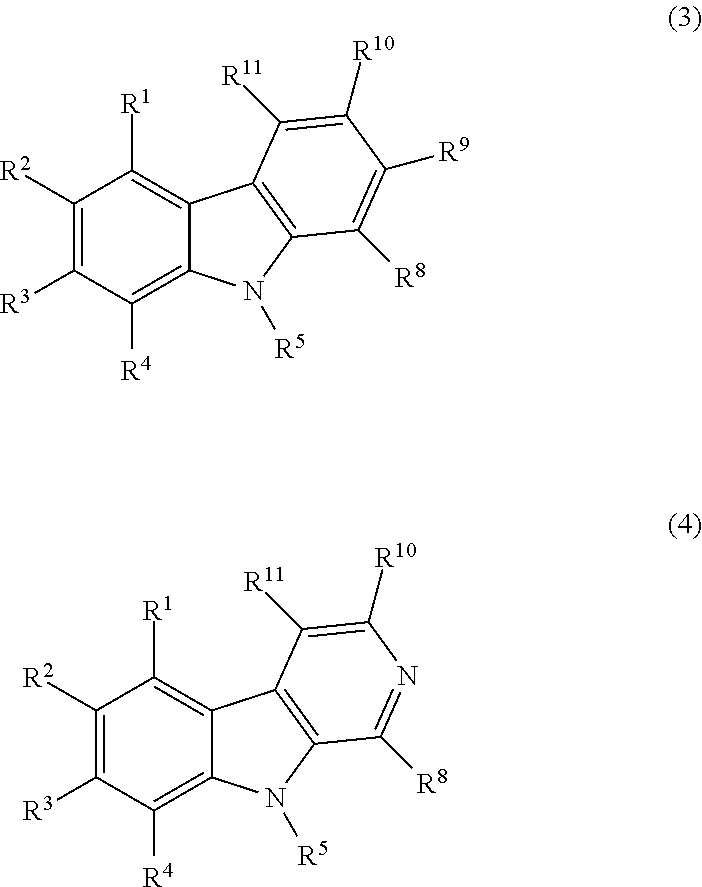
C1([R2])=C([R3])C([R4])=C2C(=C1[R1])C1=C(N2[R5])C([R8])=NC([R10])=C1[R11].C1([R2])=C([R3])C([R4])=C2C(=C1[R1])C1=C(N2[R5])C([R8])=C([R9])C([R10])=C1[R11]
